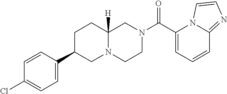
C1=CC=C(C(N2CCN3C([H])(C2)CCC(C2=CC=C(Cl)C=C2)C3)=O)N2C1=NC=C2
